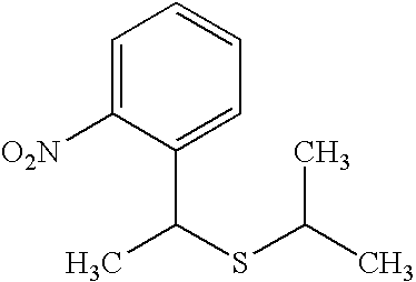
C1=C([O2N])C(C(SC(C)C)C)=CC=C1
